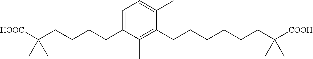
C1=C(CCCCC([HOOC])(C)C)C(C)=C(CCCCCCC([COOH])(C)C)C(C)=C1
